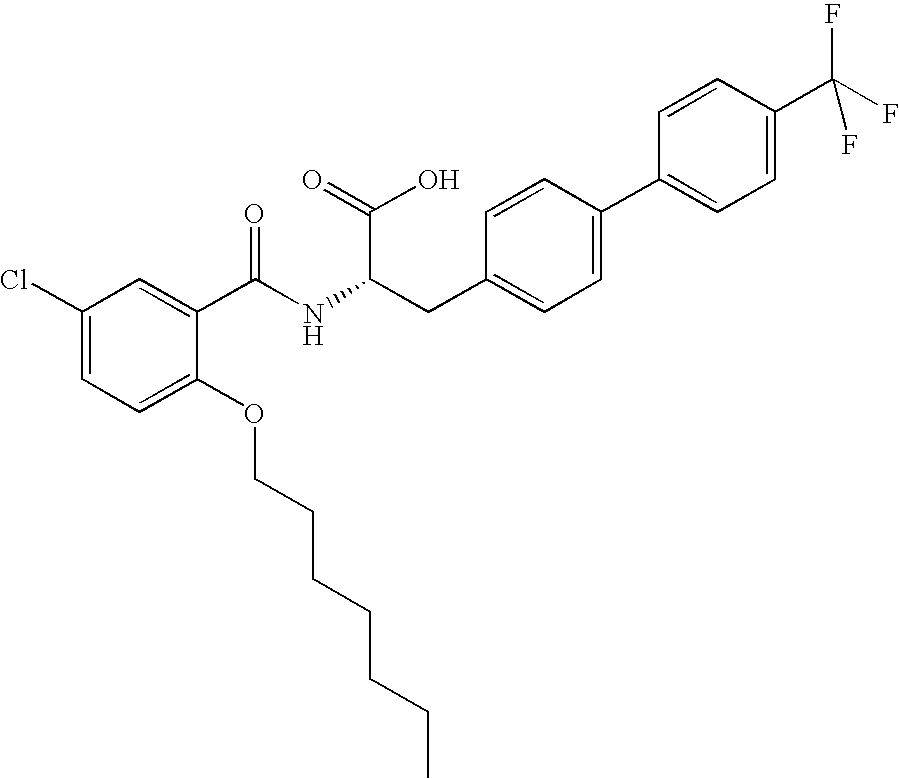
C1=C(Cl)C=C(C(NC(CC2=CC=C(C3=CC=C(C(F)(F)F)C=C3)C=C2)C(=O)O)=O)C(OCCCCCCC)=C1
